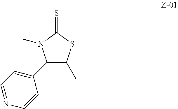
C1(C2=CC=NC=C2)=C(C)SC(=S)N1C
